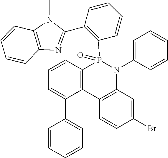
C12=C(C3=C(N(C4=CC=CC=C4)P1(C1=C(C4=NC5=C(N4C)C=CC=C5)C=CC=C1)=O)C=C(Br)C=C3)C(C1=CC=CC=C1)=CC=C2
